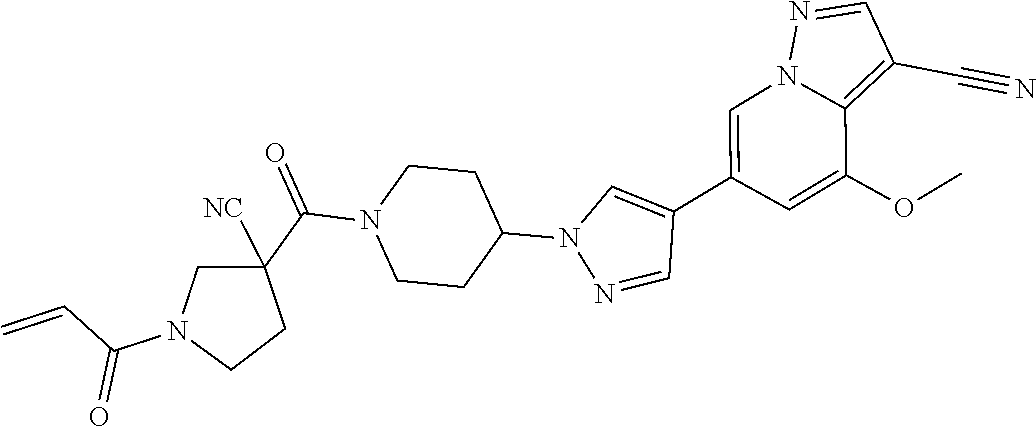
C1=C(C2=CN(C3CCN(C(C4([NC])CN(C(C=C)=O)CC4)=O)CC3)N=C2)C=C(OC)C2=C(C#N)C=NN12
